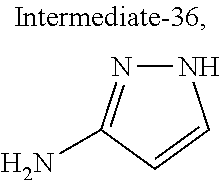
N1N=C(N)C=C1
